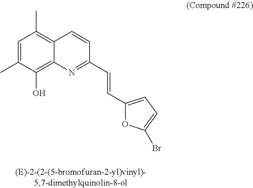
C12=C(O)C(C)=CC(C)=C1C=CC(C=CC1=CC=C(Br)O1)=N2
